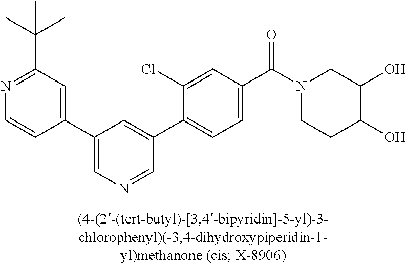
C1(C2=CN=CC(C3=CC=C(C(=O)N4CCC(O)C(O)C4)C=C3Cl)=C2)=CC(C(C)(C)C)=NC=C1
